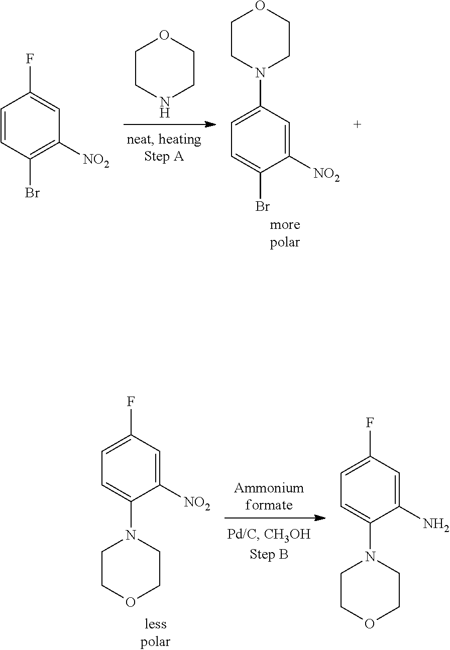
C1CNCCO1.C1CN(C2=CC=C(Br)C([NO2])=C2)CCO1.C1=CC(Br)=C([NO2])C=C1F.C1CN(C2=CC=C(F)C=C2[NO2])CCO1.C1CN(C2=CC=C(F)C=C2N)CCO1
